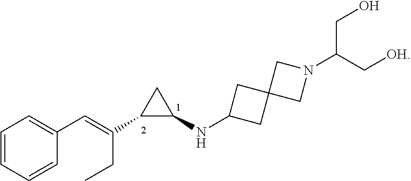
C1(C=C(CC)C2C(NC3CC4(C3)CN(C(C[OH])CO)C4)C2)=CC=CC=C1
